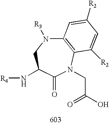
N([R4])C1CN([R3])C2=C(N(CC(O)=O)C1=O)C([R2])=CC([R2])=C2
